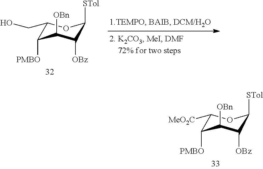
C1(CO)C([PMBO])C([OBn])C([OBz])C([STol])O1.C1([MeO2C])C([PMBO])C([OBn])C([OBz])C([STol])O1
